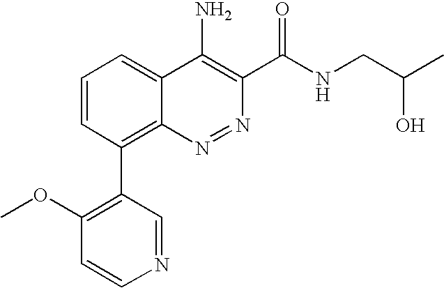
C1=CC(C2=C(OC)C=CN=C2)=C2C(=C1)C(N)=C(C(NCC(C)O)=O)N=N2
